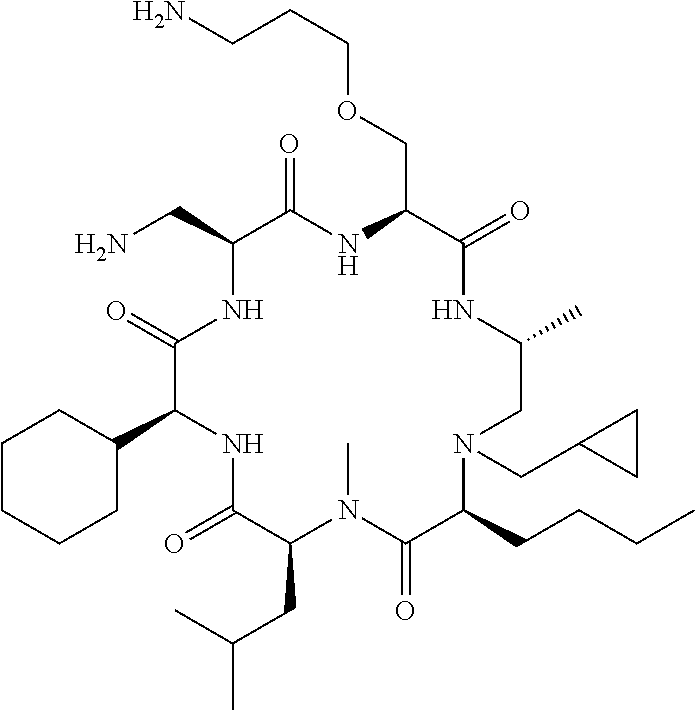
C1CCCC(C2NC(=O)C(CC(C)C)N(C)C(=O)C(CCCC)N(CC3CC3)CC(C)NC(=O)C(COCCCN)NC(=O)C(CN)NC2=O)C1
